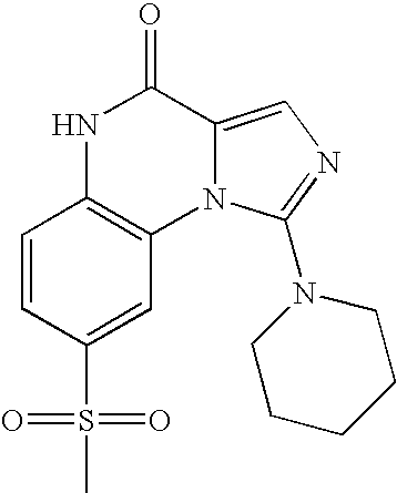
C1=CC(S(=O)(=O)C)=CC2=C1NC(=O)C1=CN=C(N3CCCCC3)N21
